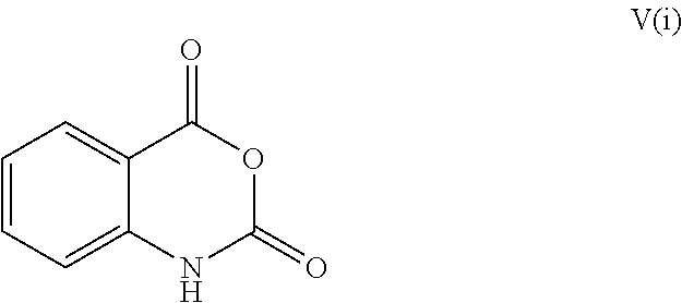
C1=CC=C2C(=C1)C(=O)OC(=O)N2
